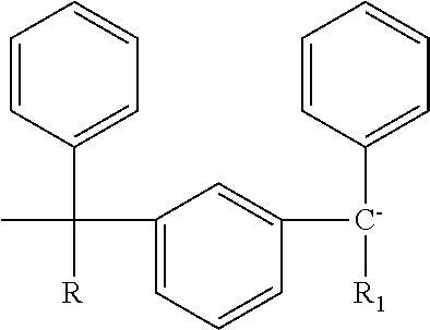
C1(C(C2=CC=CC=C2)([R])C)=CC=CC([C-](C2=CC=CC=C2)[R1])=C1
